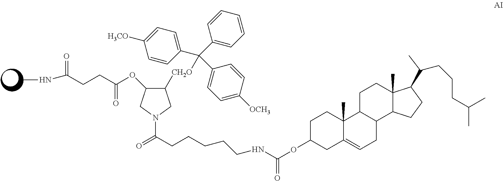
C1C2C(C3(C)C(=C1)CC(OC(NCCCCCC(=O)N1CC([CH2O]C(C4=CC=C([H3CO])C=C4)(C4=CC=CC=C4)C4=CC=C([OCH3])C=C4)C(OC(CCC(=O)NC)=O)C1)=O)CC3)CCC1(C)C2CCC1C(CCCC(C)C)C
